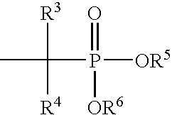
[R3]C(C)(P(=O)([OR6])[OR5])[R4]
